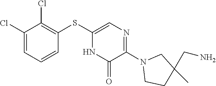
N1(C2=NC=C(SC3=C(Cl)C(Cl)=CC=C3)NC2=O)CCC(C)(CN)C1
